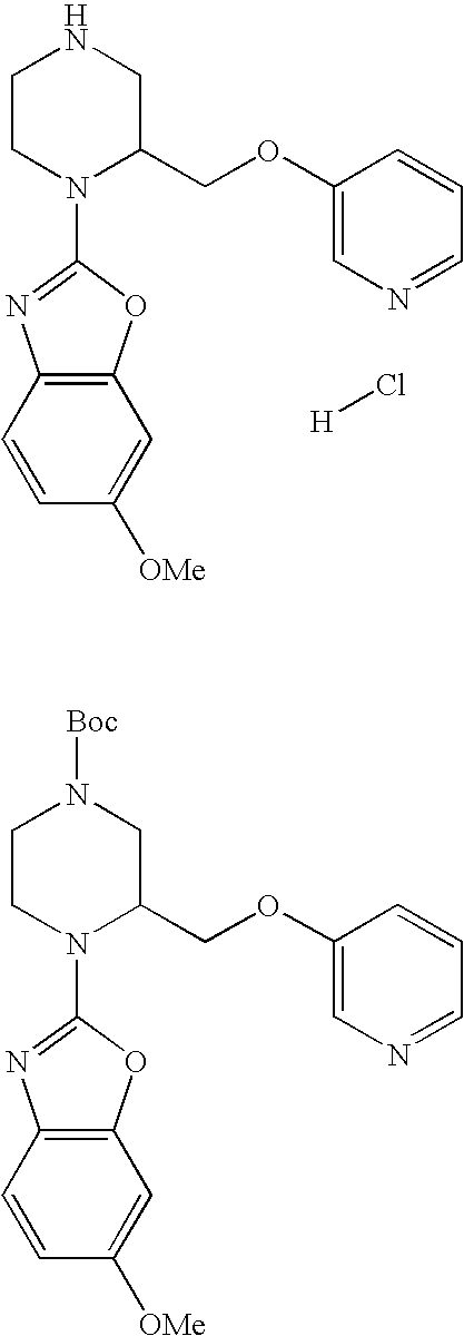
C1CN(C2=NC3=C(O2)C=C([OMe])C=C3)C(COC2=CN=CC=C2)CN1.[H]Cl.C1CN(C2=NC3=C(O2)C=C([OMe])C=C3)C(COC2=CN=CC=C2)CN1[Boc]
